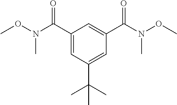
C1(C(N(OC)C)=O)=CC(C(C)(C)C)=CC(C(N(OC)C)=O)=C1
